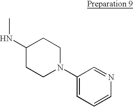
N(C1CCN(C2=CC=CN=C2)CC1)C
